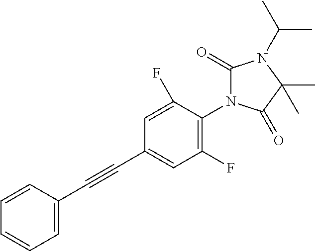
C1(C#CC2=CC=CC=C2)=CC(F)=C(N2C(=O)N(C(C)C)C(C)(C)C2=O)C(F)=C1
